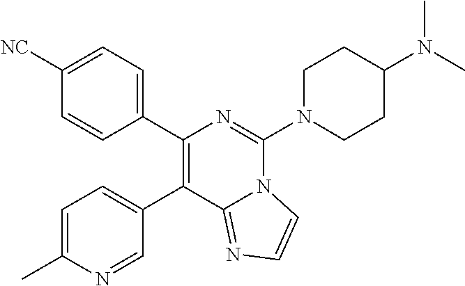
C1(C2=CC=C(C)N=C2)=C(C2=CC=C([NC])C=C2)N=C(N2CCC(N(C)C)CC2)N2C1=NC=C2
